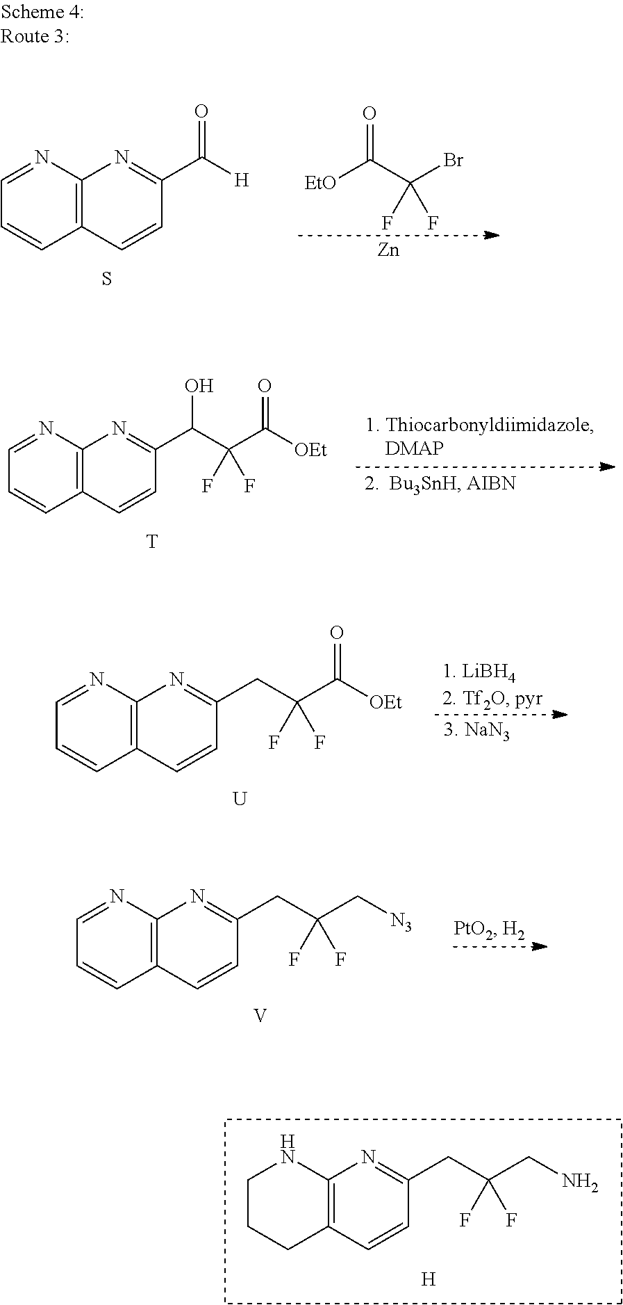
C12=C(C=CC(C([H])=O)=N1)C=CC=N2.S.[EtO]C(C(Br)(F)F)=O.[Zn].[T].C1=NC2=C(C=C1)C=CC(C(C(C([OEt])=O)(F)F)O)=N2.[3. NaN3].[U].C1=NC2=C(C=C1)C=CC(CC(C([OEt])=O)(F)F)=N2.[V].C1=NC2=C(C=C1)C=CC(CC(C[N3])(F)F)=N2.[H].C1CCC2=C(N1)N=C(CC(CN)(F)F)C=C2
